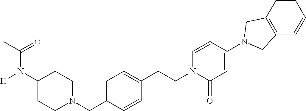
C1=C(CN2CCC(N([H])C(=O)C)CC2)C=CC(CCN2C(=O)C=C(N3CC4=C(C=CC=C4)C3)C=C2)=C1
